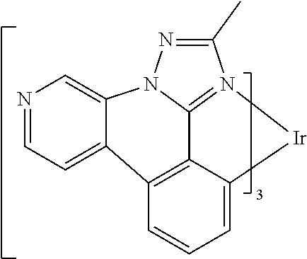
N1=CC=C2C3=C4C5=N(C(C)=NN5C2=C1)[Ir]C4=CC=C3
